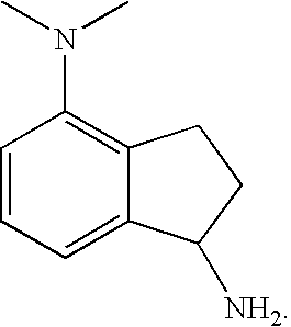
C1=C2C(=C(N(C)C)C=C1)CCC2[NH2]
